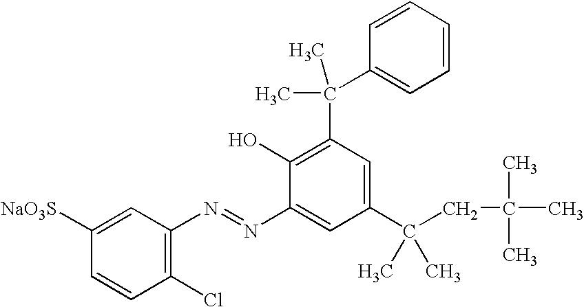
C1=CC(Cl)=C(N=NC2=CC(C(CC(C)(C)C)(C)C)=CC(C(C)(C)C3=CC=CC=C3)=C2O)C=C1[NaO3S]
